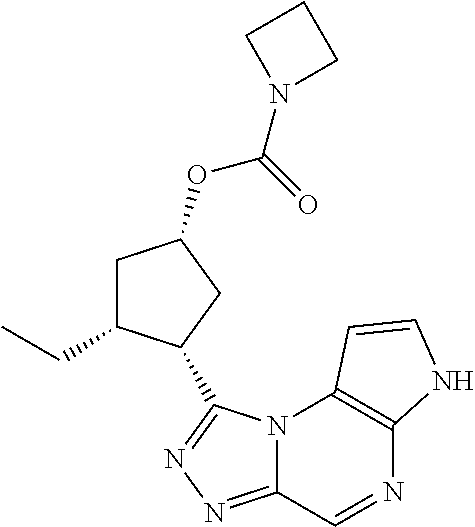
N12C(=NN=C1C1C(CC)CC(OC(=O)N3CCC3)C1)C=NC1=C2C=CN1
